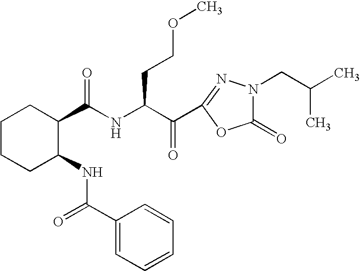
C1CCC(NC(=O)C2=CC=CC=C2)C(C(NC(C(=O)C2=NN(CC(C)C)C(=O)O2)CCOC)=O)C1
